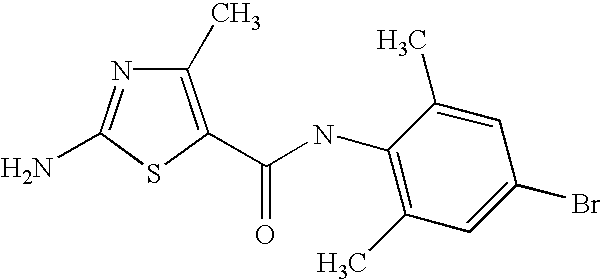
NC1=NC(C)=C(C(=O)NC2=C(C)C=C(Br)C=C2C)S1
